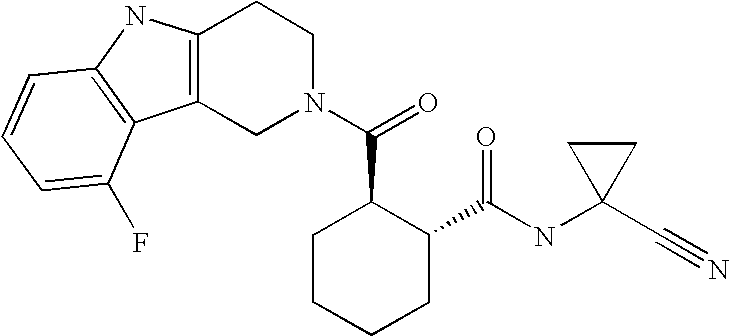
C12=C(CN(C(C3CCCCC3C(=O)NC3(C#N)CC3)=O)CC1)C1=C(N2)C=CC=C1F
